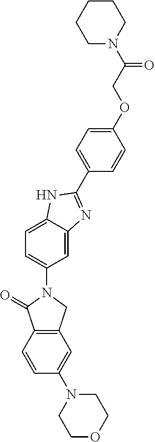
C1=C2C(=CC=C1N1C(=O)C3=C(C1)C=C(N1CCOCC1)C=C3)NC(C1=CC=C(OCC(N3CCCCC3)=O)C=C1)=N2
